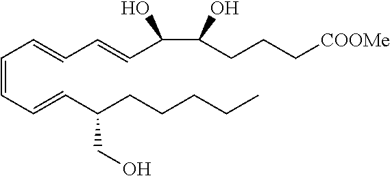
C(O)(CCC[COOMe])C(O)C=CC=CC=CC=CC(CCCCC)CO
